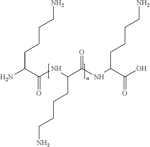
NC(C(NC(C(NC(C(O)=O)CCCCN)=O)CCCCN)=O)CCCCN
